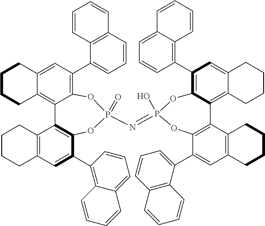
C12=C3C(=C(C4=CC=CC5=C4C=CC=C5)C=C1CCCC2)OP(=O)(N=P1(O)OC2=C(C4=C5C(=CC=C4)C=CC=C5)C=C4C(=C2C2=C(C(C5=CC=CC6=C5C=CC=C6)=CC5=C2CCCC5)O1)CCCC4)OC1=C3C2=C(C=C1C1=C3C(=CC=C1)C=CC=C3)CCCC2
